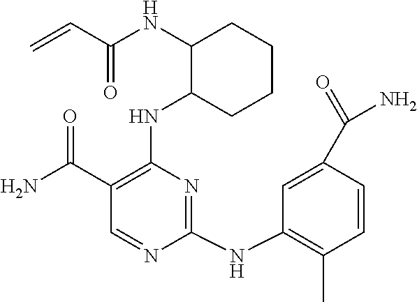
N(C1C(NC2=C(C(N)=O)C=NC(NC3=C(C)C=CC(C(=O)N)=C3)=N2)CCCC1)C(C=C)=O
